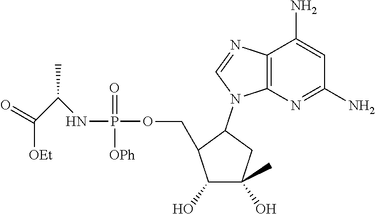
NC1=CC(N)=NC2=C1N=CN2C1CC(O)(C)C(O)C1COP(=O)(NC(C([OEt])=O)C)[OPh]
